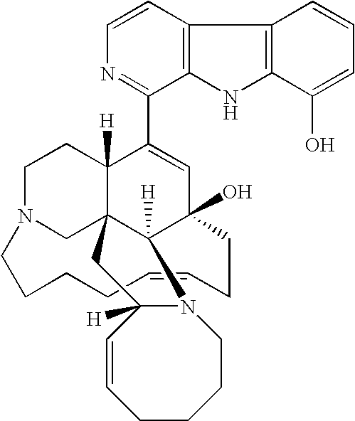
C1=CN=C(C2=CC3(O)CCC=CCCCCN4CCC2([H])C2(C4)CC4([H])C=CCCCCN4C23[H])C2=C1C1=C(N2)C(O)=CC=C1
